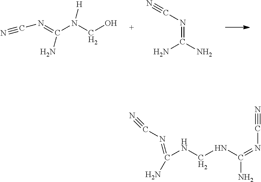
C(N=C(N(CO)[H])N)#N.NC(N)=NC#N.C(NCNC(=NC#N)N)(=NC#N)N
